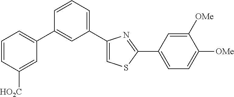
C1=CC([HO2C])=CC(C2=CC(C3=CSC(C4=CC=C([OMe])C([OMe])=C4)=N3)=CC=C2)=C1
